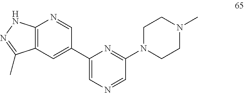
C12=C(C=C(C3=CN=CC(N4CCN(C)CC4)=N3)C=N1)C(C)=NN2
